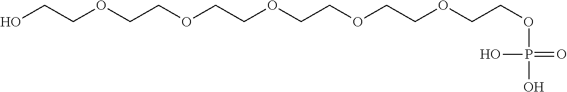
OCCOCCOCCOCCOCCOCCOP(O)(=O)O
